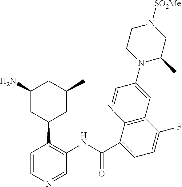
[SO2Me]N1CCN(C2=CC3=C(N=C2)C(C(NC2=C(C4CC(C)CC(N)C4)C=CN=C2)=O)=CC=C3F)C(C)C1
